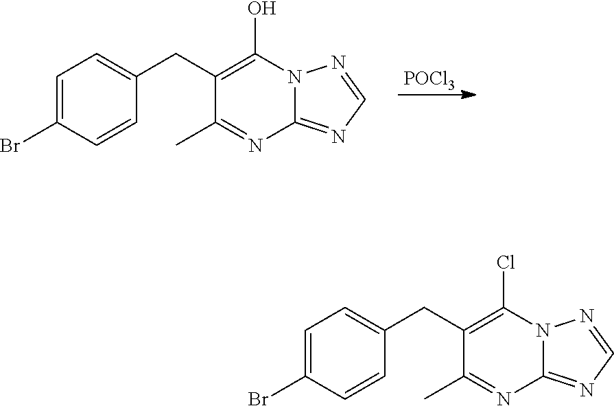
[POCl3].N1=C2N(N=C1)C(O)=C(CC1=CC=C(Br)C=C1)C(C)=N2.C1=NN2C(=N1)N=C(C)C(CC1=CC=C(Br)C=C1)=C2Cl
